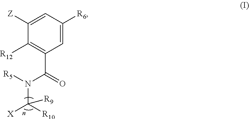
C1([Z])=CC([R6])=CC(C(N([R5])C([X])([R10])[R9])=O)=C1[R12]
